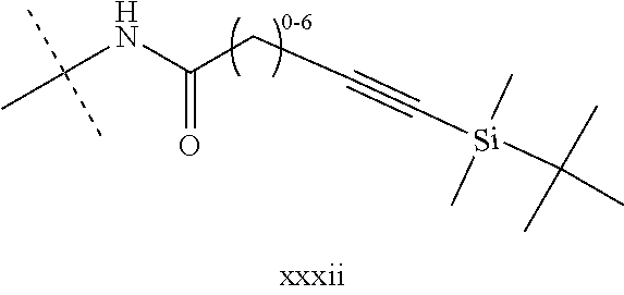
C(NC(=O)CC#C[Si](C(C)(C)C)(C)C)(C)(C)C
